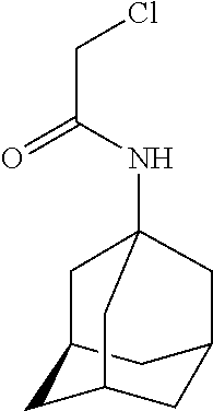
C12CC3CC(C1)CC(NC(CCl)=O)(C2)C3
